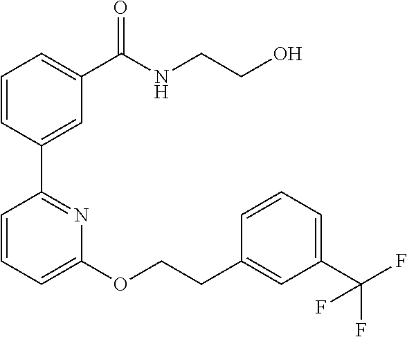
C1=CC(C2=NC(OCCC3=CC(C(F)(F)F)=CC=C3)=CC=C2)=CC(C(NCCO)=O)=C1
